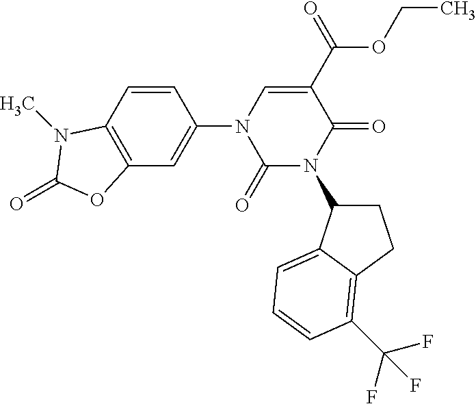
C12=C(C=CC(N3C(=O)N(C4CCC5=C(C(F)(F)F)C=CC=C45)C(=O)C(C(OCC)=O)=C3)=C1)N(C)C(=O)O2
